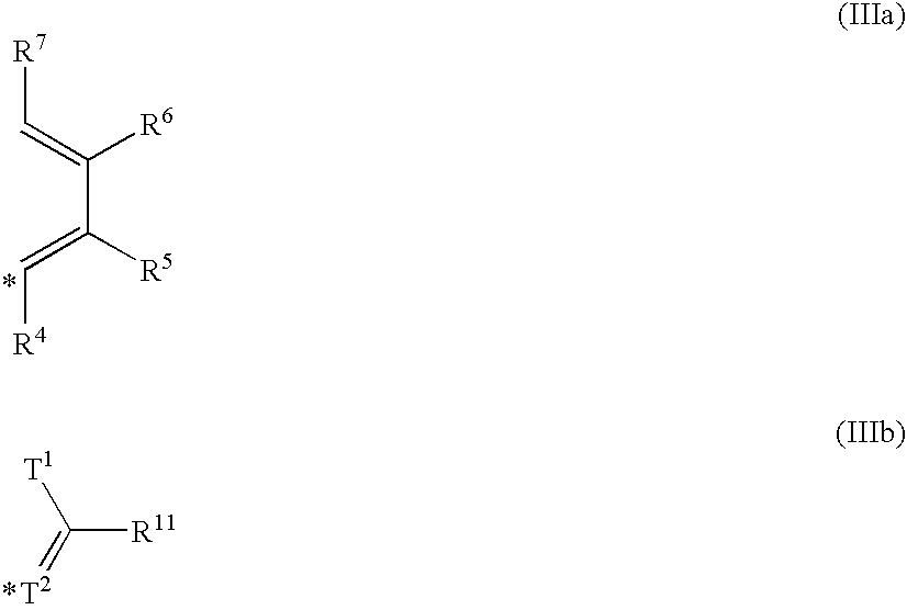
[R7]C=C(C(=C[R4])[R5])[R6].[T1]C(=[T2])[R11]
